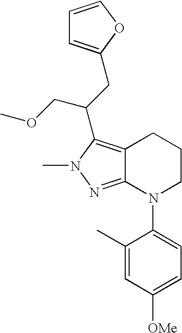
C12=C(C(CC3=CC=CO3)COC)N(C)N=C1N(C1=CC=C([OMe])C=C1C)CCC2
